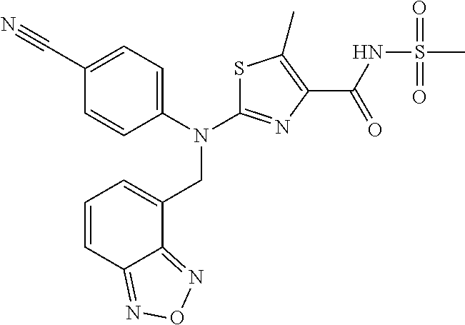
C1(C#N)=CC=C(N(CC2=CC=CC3=NON=C23)C2=NC(C(NS(C)(=O)=O)=O)=C(C)S2)C=C1
